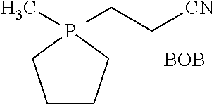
C1CC[P+](C)(CC[CN])C1.[BOB]
